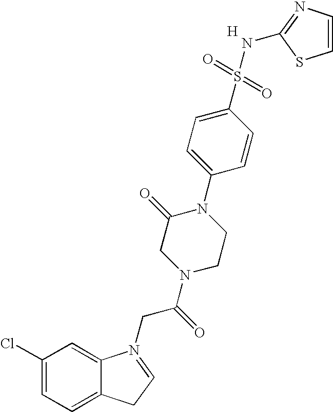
C1(Cl)=CC=C2C(=C1)N(CC(N1CCN(C3=CC=C(S(=O)(=O)NC4=NC=CS4)C=C3)C(=O)C1)=O)=CC2.[H]
